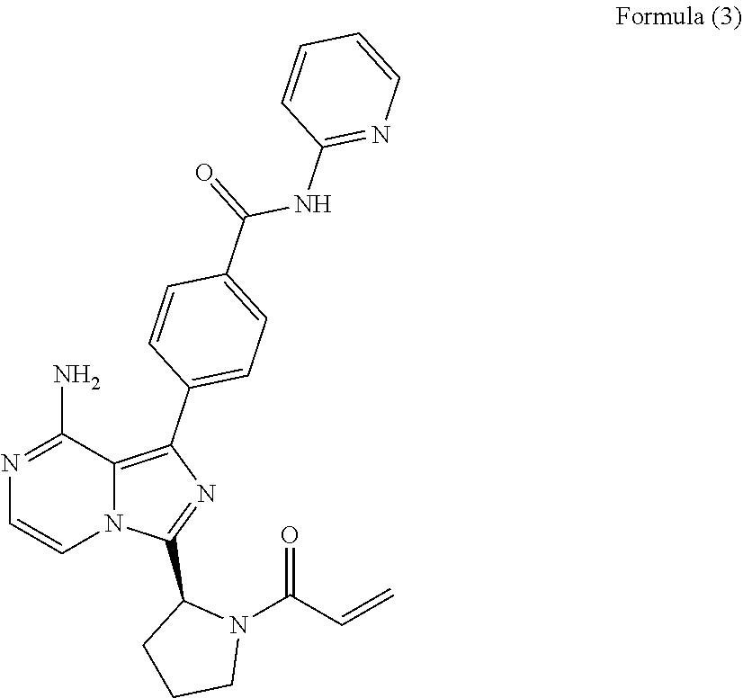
C1=CN2C(=C(C3=CC=C(C(=O)NC4=NC=CC=C4)C=C3)N=C2C2N(C(C=C)=O)CCC2)C(N)=N1
